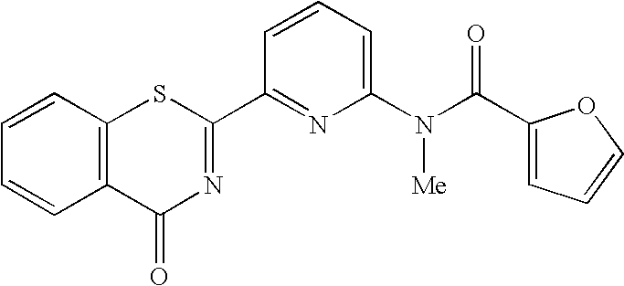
C1=CC2=C(C=C1)SC(C1=NC(N(C(=O)C3=CC=CO3)[Me])=CC=C1)=NC2=O
